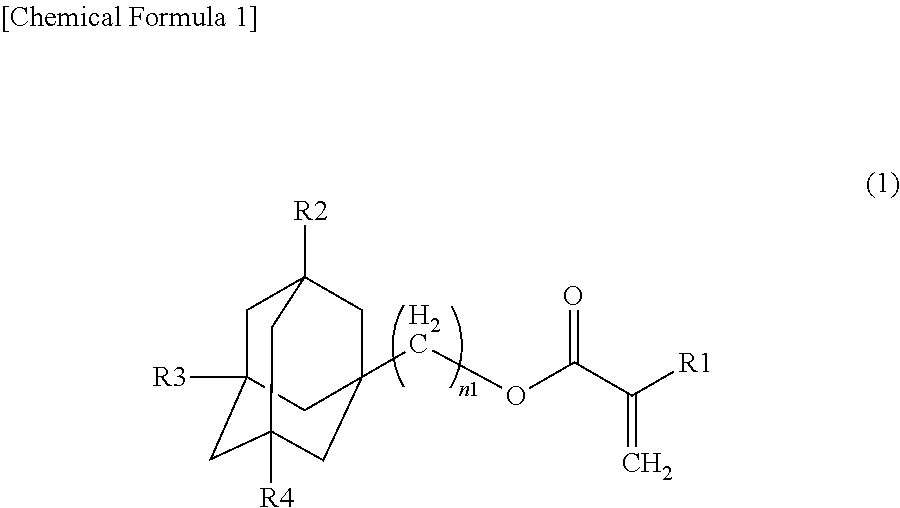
C1C2([R3])CC3([R4])CC(COC(C([R1])=C)=O)(CC1([R2])C3)C2
